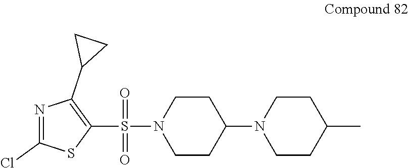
C1(S(N2CCC(N3CCC(C)CC3)CC2)(=O)=O)=C(C2CC2)N=C(Cl)S1
